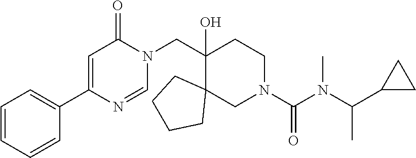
C1(CN2C(=O)C=C(C3=CC=CC=C3)N=C2)(O)C2(CN(C(N(C(C3CC3)C)C)=O)CC1)CCCC2
